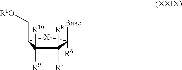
C1([R8])([R7])C([R10])([R9])C(C[R1O])[X]C1([R6])[Base]
